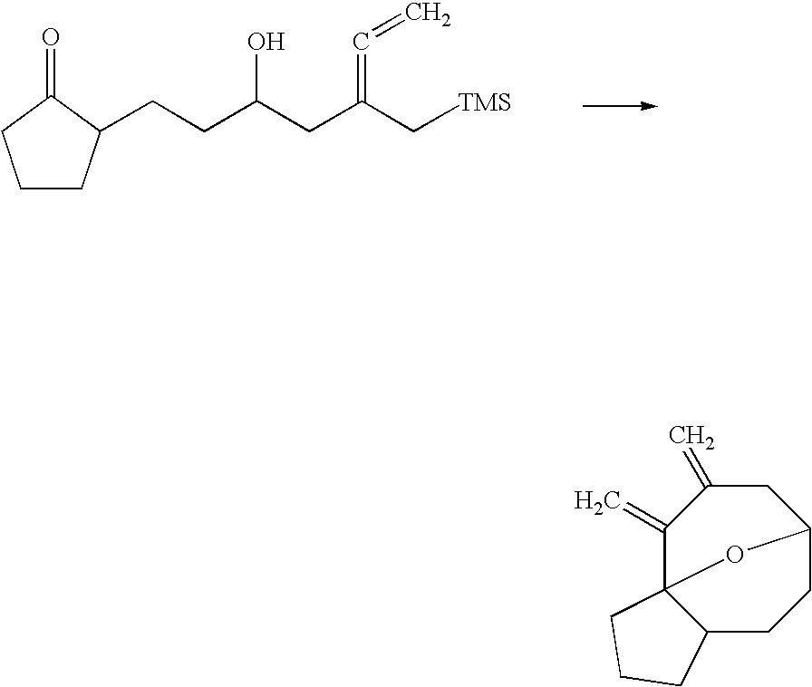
C1CC(CCC(CC(C[TMS])=C=C)O)C(=O)C1.C1(=C)C23C(CCC(CC1=C)O2)CCC3
